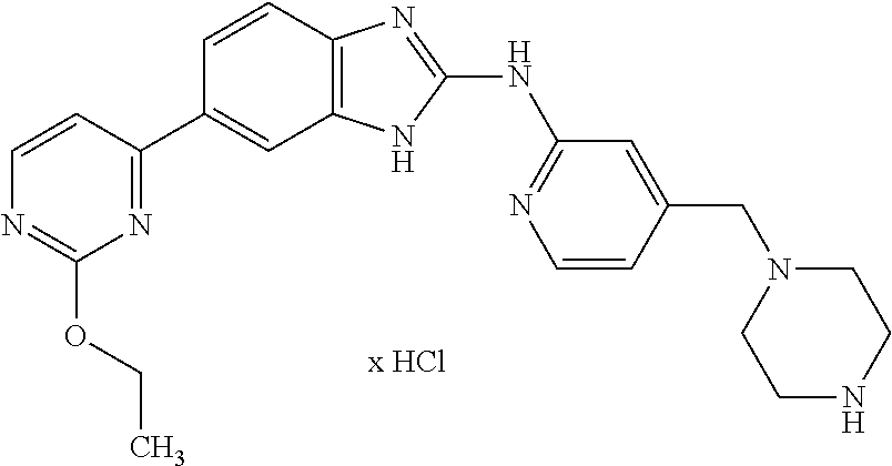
N1=C(OCC)N=C(C2=CC3=C(C=C2)N=C(NC2=NC=CC(CN4CCNCC4)=C2)N3)C=C1
